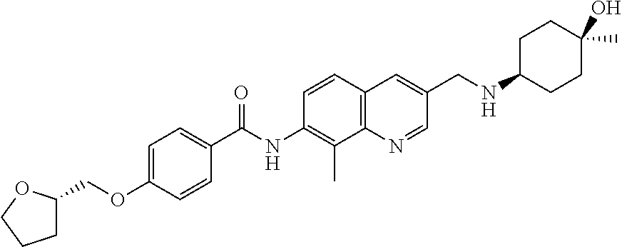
C1=C(OCC2CCCO2)C=CC(C(NC2=C(C)C3=C(C=C2)C=C(CNC2CCC(C)(O)CC2)C=N3)=O)=C1
